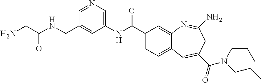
NCC(NCC1=CC(NC(C2=CC=C3C(=C2)N=C(N)CC(C(=O)N(CCC)CCC)=C3)=O)=CN=C1)=O
